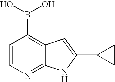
C1=CN=C2C(=C1B(O)O)C=C(C1CC1)N2
